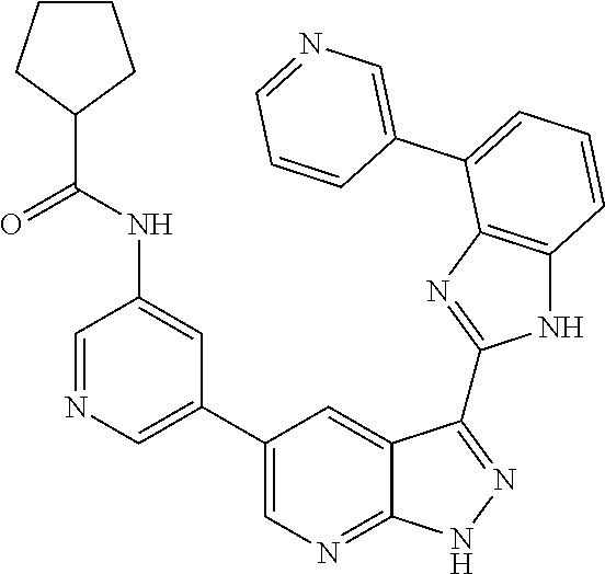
C1=C(C2=CC=CC3=C2N=C(C2=NNC4=NC=C(C5=CN=CC(NC(C6CCCC6)=O)=C5)C=C42)N3)C=CC=N1
